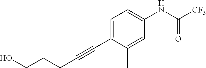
C1=C(C#CCCCO)C(C)=CC(NC([CF3])=O)=C1
